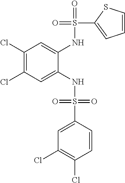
C1(Cl)=C(Cl)C=C(NS(=O)(=O)C2=CC(Cl)=C(Cl)C=C2)C(NS(=O)(C2=CC=CS2)=O)=C1
